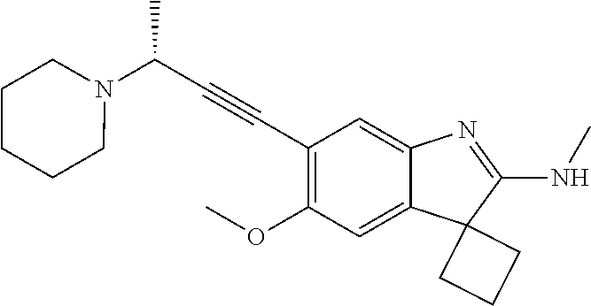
C(C1=C(OC)C=C2C(=C1)N=C(NC)C21CCC1)#CC(N1CCCCC1)C
